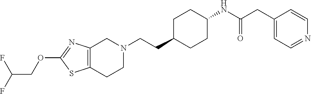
C12=C(CCN(CCC3CCC(NC(CC4=CC=NC=C4)=O)CC3)C1)SC(OCC(F)F)=N2
